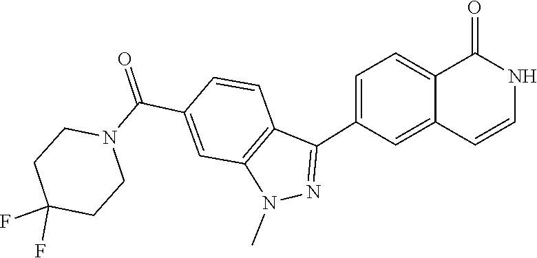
C12=CC=C(C3=NN(C)C4=C3C=CC(C(N3CCC(F)(F)CC3)=O)=C4)C=C1C=CNC2=O
